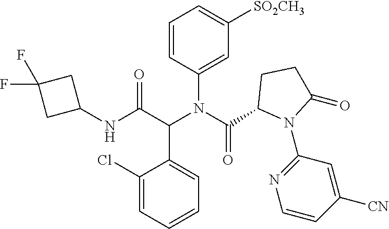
C1=CC(N(C(C2N(C3=NC=CC([CN])=C3)C(=O)CC2)=O)C(C(NC2CC(F)(F)C2)=O)C2=CC=CC=C2Cl)=CC([SO2CH3])=C1
